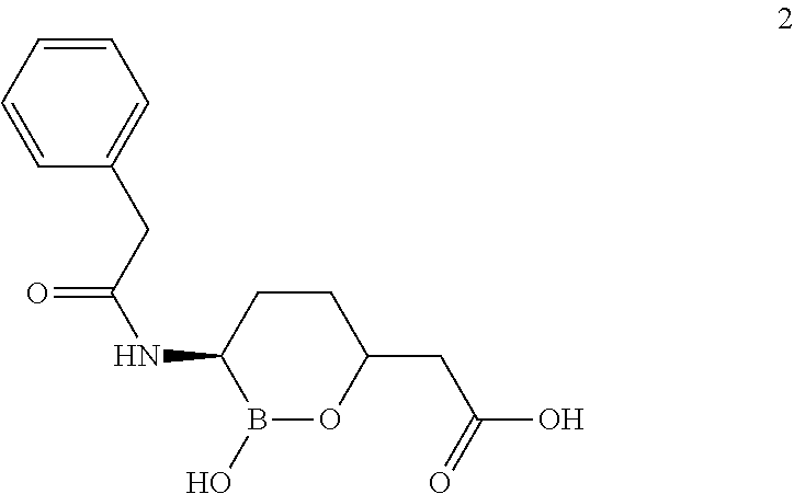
C1=CC=CC(CC(NC2B(O)OC(CC(O)=O)CC2)=O)=C1
